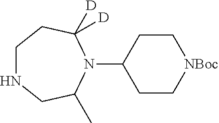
C1NCC(C)N(C2CC[NBoc]CC2)C([D])([D])C1
